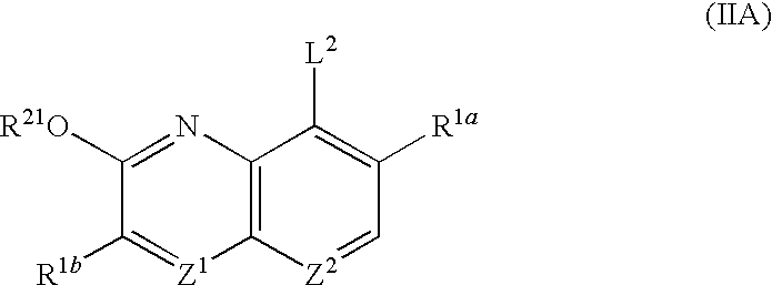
C12=C([Z2]=CC([R1a])=C1[L2])[Z1]=C([R1b])C([R21O])=N2
